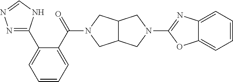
C12C(CN(C(C3=CC=CC=C3C3=NN=CN3)=O)C1)CN(C1=NC3=CC=CC=C3O1)C2
